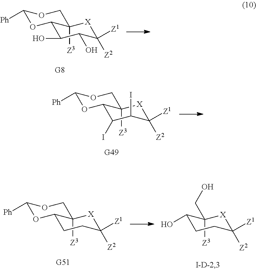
C1(O)C(O)C([Z1])([Z2])[X]C2([Z3])C1OC([Ph])OC2.C1(I)C(I)C([Z1])([Z2])[X]C2([Z3])C1OC([Ph])OC2.C1(CO)([Z3])[X]C([Z1])([Z2])CCC1O.C1CC([Z1])([Z2])[X]C2([Z3])C1OC([Ph])OC2
